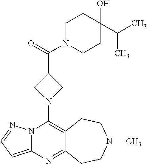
N12C(=CC=N1)N=C1C(=C2N2CC(C(=O)N3CCC(C(C)C)(O)CC3)C2)CCN(C)CC1
